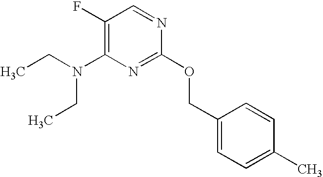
C1(F)=C(N(CC)CC)N=C(OCC2=CC=C(C)C=C2)N=C1
